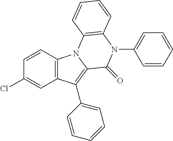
C1=CC2=C(C=C1Cl)C(C1=CC=CC=C1)=C1N2C2=C(N(C3=CC=CC=C3)C1=O)C=CC=C2
